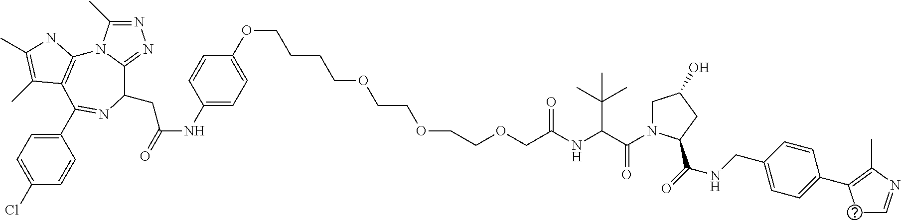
N1=C(C)N2C(=N1)C(CC(NC1=CC=C(OCCCCOCCOCCOCC(=O)NC(C(C)(C)C)C(N3CC(O)CC3C(NCC3=CC=C(C4=C(C)N=CC4)C=C3)=O)=O)C=C1)=O)N=C(C1=CC=C(Cl)C=C1)C1=C2NC(C)=C1C
